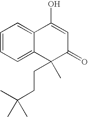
C1=CC=C2C(=C1)C(O)=CC(=O)C2(CCC(C)(C)C)C
